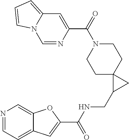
N1=CC=C2C(=C1)OC(C(NCC1CC13CCN(C(C1=CC4=CC=CN4C=N1)=O)CC3)=O)=C2
